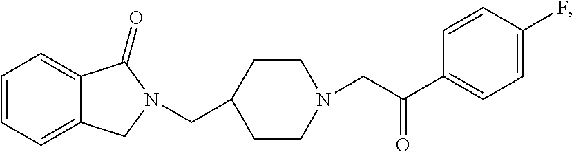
N1(CC(C2=CC=C(F)C=C2)=O)CCC(CN2CC3=CC=CC=C3C2=O)CC1
